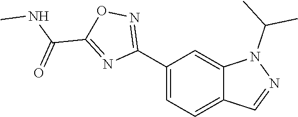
C12=CC=C(C3=NOC(C(NC)=O)=N3)C=C1N(C(C)C)N=C2
